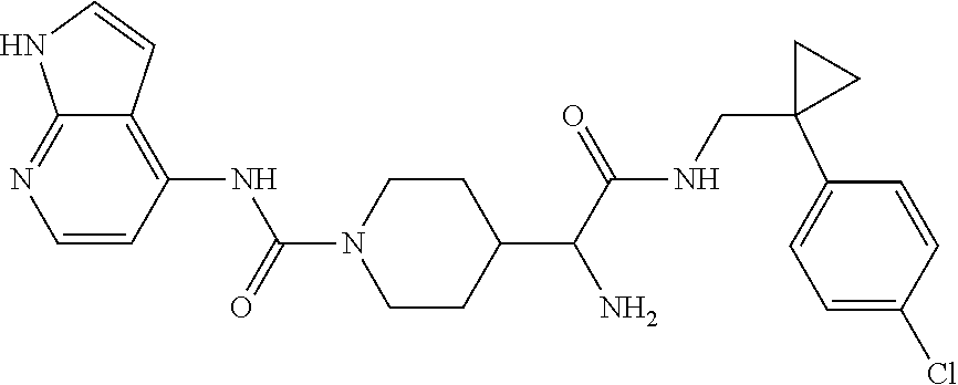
C1=CC(NC(N2CCC(C(C(NCC3(C4=CC=C(Cl)C=C4)CC3)=O)N)CC2)=O)=C2C(=N1)NC=C2
